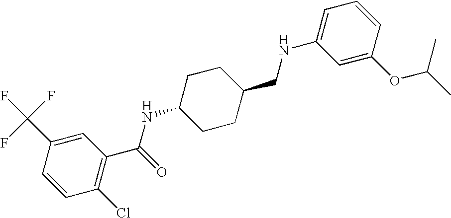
C1(C(F)(F)F)=CC(C(=O)NC2CCC(CNC3=CC=CC(OC(C)C)=C3)CC2)=C(Cl)C=C1
